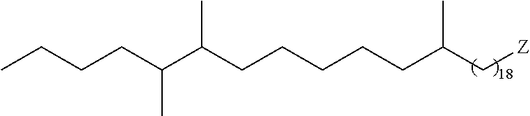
C(C(CCCCCC(C[Z])C)C)(CCCC)C
